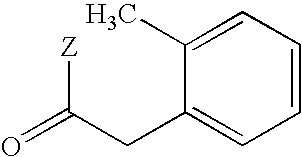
O=C([Z])CC1=CC=CC=C1C
